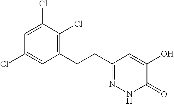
C1=C(Cl)C(Cl)=C(CCC2=NNC(=O)C(O)=C2)C=C1Cl
